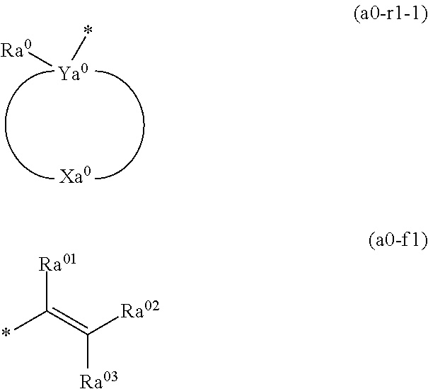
[Xa0].[Ya0]([Ra0])*.[Ra01]C(=C([Ra02])[Ra03])*
